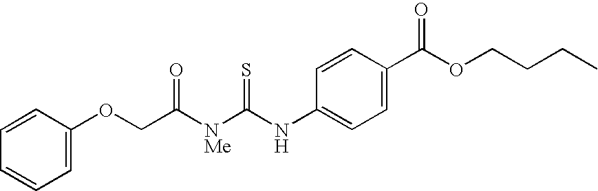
C1=C(OCC([NMe]C(NC2=CC=C(C(OCCCC)=O)C=C2)=S)=O)C=CC=C1
